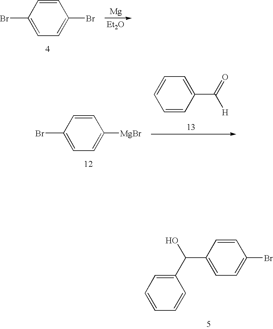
C1=CC(Br)=CC=C1Br.[Mg].[Et2O].C1=CC(Br)=CC=C1[MgBr].C1=CC=CC(C(=O)[H])=C1.C1(C(O)C2=CC=C(Br)C=C2)=CC=CC=C1
